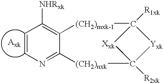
C1=CN=C2C(=C1[NHRxk])[(CH2)mxk-1]C1([R1xk])[Xxk]C([R2xk])([(CH2)nxk]2)[Yxk]1
